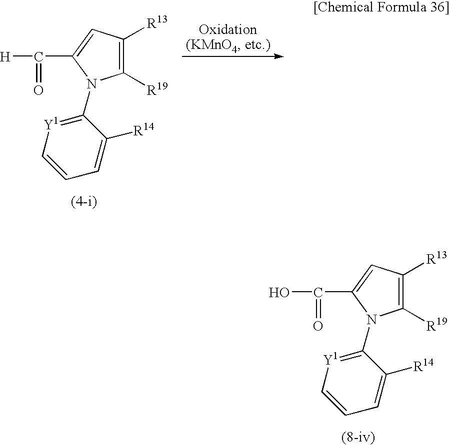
[H]C(C1=CC([R13])=C([R19])N1C1=[Y1]C=CC=C1[R14])=O.OC(C1=CC([R13])=C([R19])N1C1=[Y1]C=CC=C1[R14])=O
